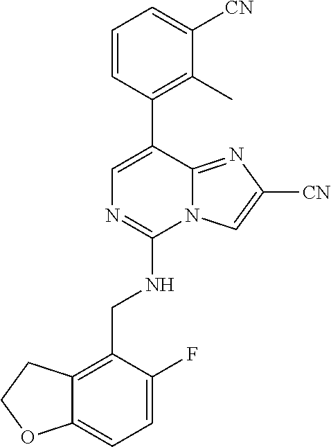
C12=CC=C(F)C(CNC3=NC=C(C4=C(C)C([CN])=CC=C4)C4=NC([CN])=CN34)=C1CCO2
